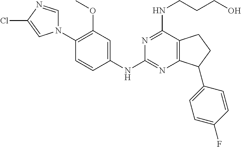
C1(NC2=NC3=C(C(NCCCO)=N2)CCC3C2=CC=C(F)C=C2)=CC(OC)=C(N2C=NC(Cl)=C2)C=C1
